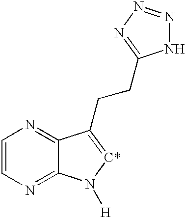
C1=CN=C2C(=N1)C(CCC1=NN=NN1)=[C*]N2[H]
